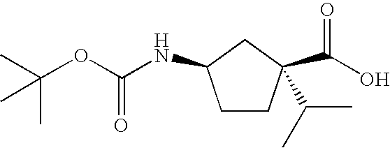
C1CC(C(C)C)(C(=O)O)CC1NC(=O)OC(C)(C)C
